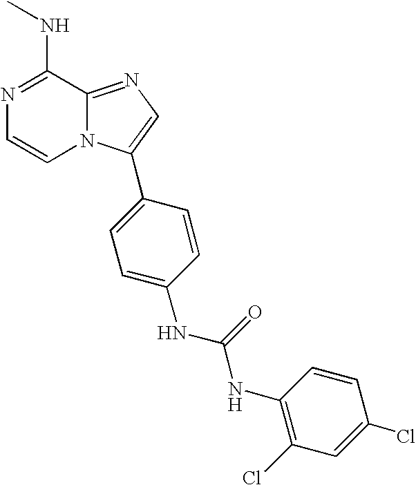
N(C1=NC=CN2C1=NC=C2C1=CC=C(NC(NC2=C(Cl)C=C(Cl)C=C2)=O)C=C1)C
